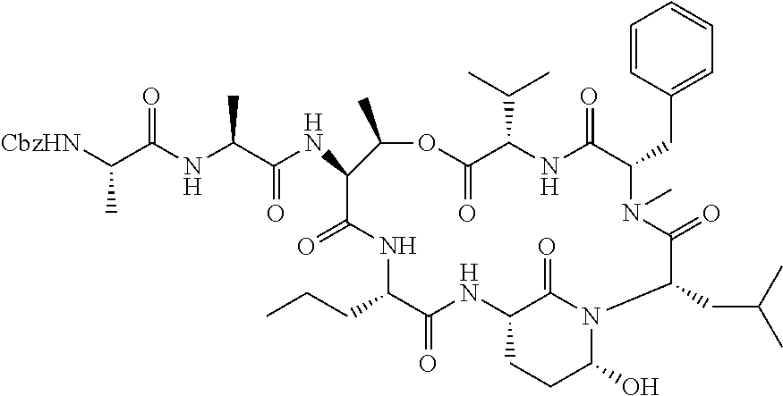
C1=CC(CC2N(C)C(=O)C(CC(C)C)N3C(O)CCC(NC(=O)C(CCC)NC(=O)C(NC(C(NC(C([CbzHN])C)=O)C)=O)C(C)OC(=O)C(C(C)C)NC2=O)C3=O)=CC=C1
